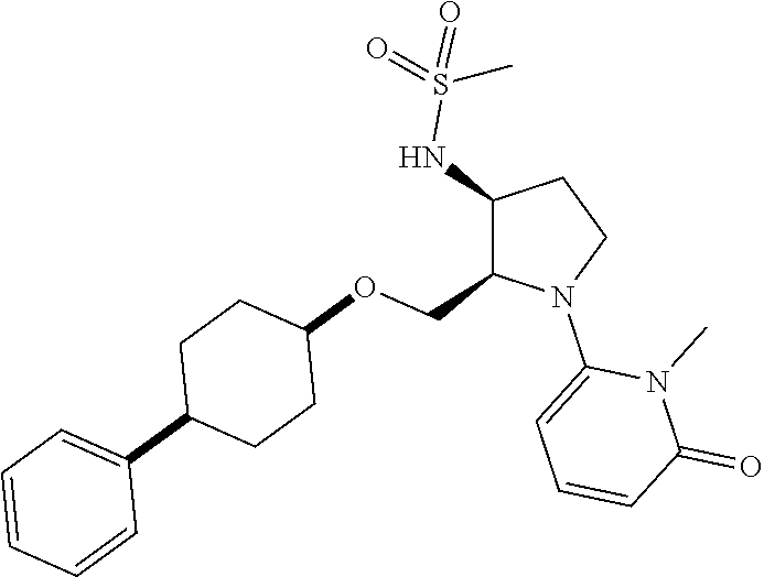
C1(NS(=O)(=O)C)C(COC2CCC(C3=CC=CC=C3)CC2)N(C2=CC=CC(=O)N2C)CC1
